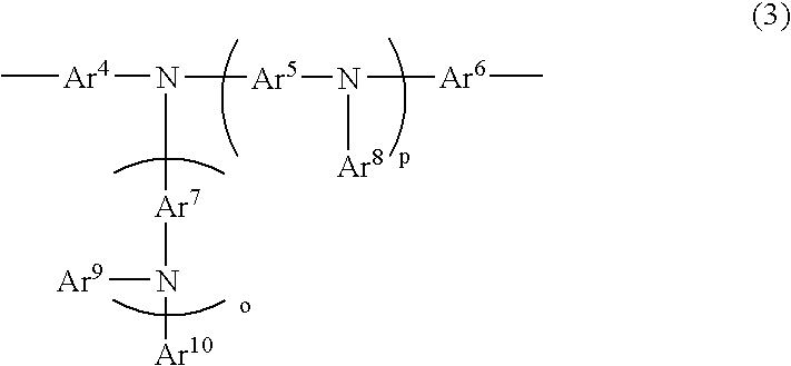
C[Ar4]N([Ar5]N([Ar6]C)[Ar8])[Ar7]N([Ar9])[Ar10]
